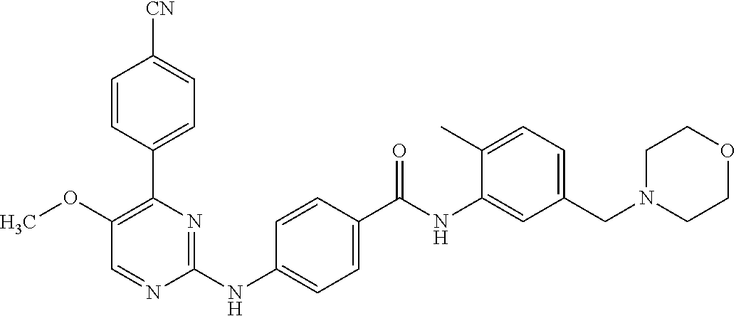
C1(C2=C(OC)C=NC(NC3=CC=C(C(NC4=CC(CN5CCOCC5)=CC=C4C)=O)C=C3)=N2)=CC=C([CN])C=C1
